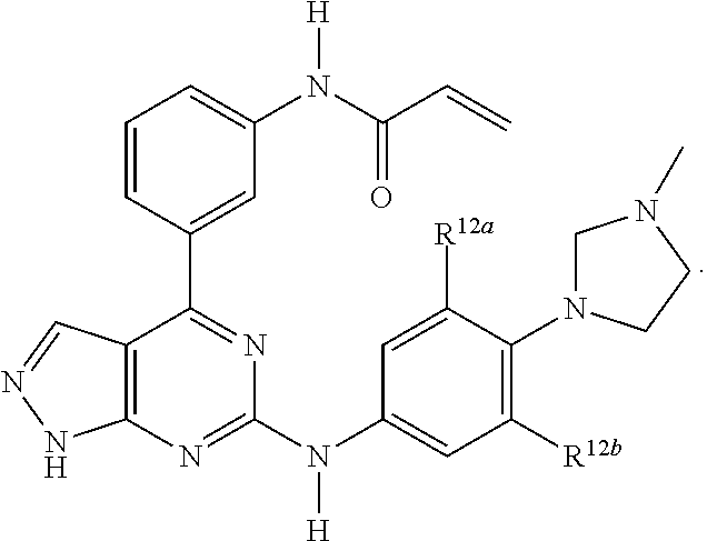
C1([R12b])=C(N2CN(C)CC2)C([R12a])=CC(N(C2=NC3=C(C(C4=CC(N(C(C=C)=O)[H])=CC=C4)=N2)C=NN3)[H])=C1
